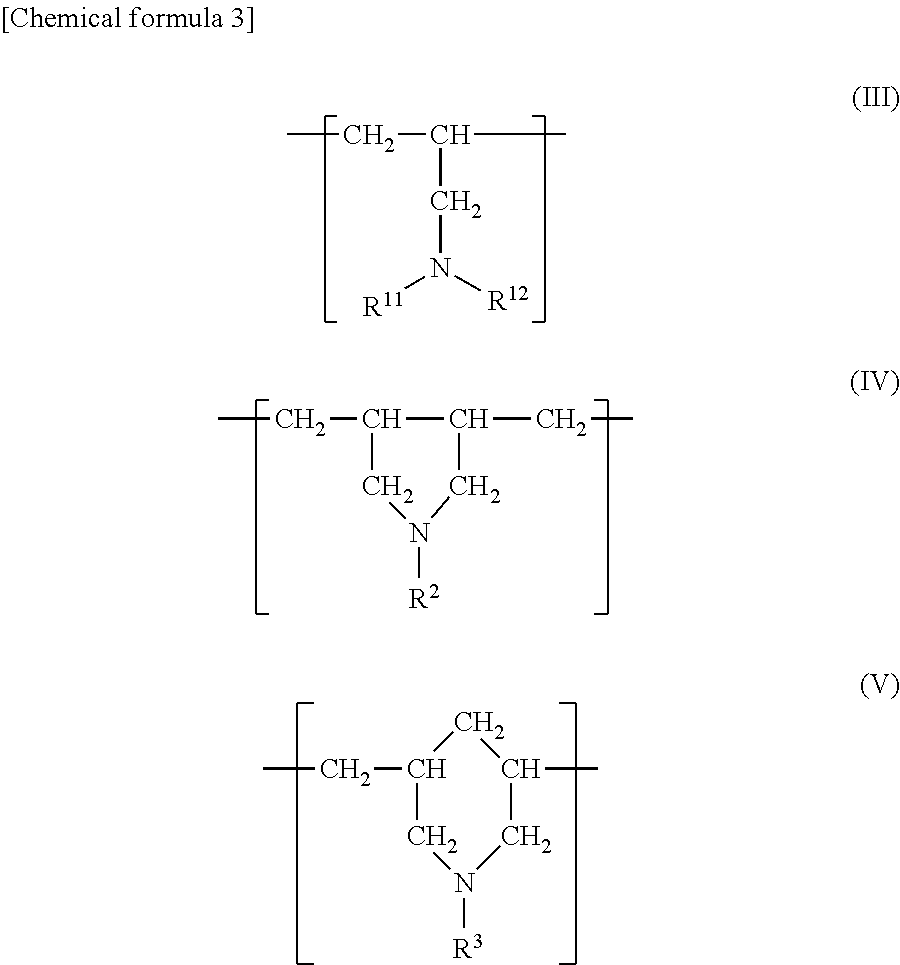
CCC(C)CN([R11])[R12].CCC1C(CC)CN([R2])C1.CCC1CN([R3])CC(C)C1
